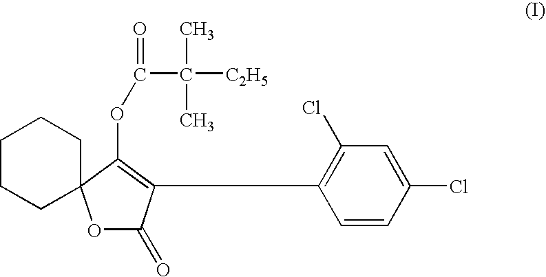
O1C(=O)C(C2=C(Cl)C=C(Cl)C=C2)=C(OC(=O)C(C)(C)[C2H5])C12CCCCC2
